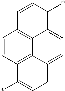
C1=CC2=C3C4=C1C=CC(*)C4=CC=C3CC=C2*
